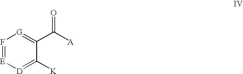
F1=[E][D]=C([K])C(C([A])=O)=[G]1
